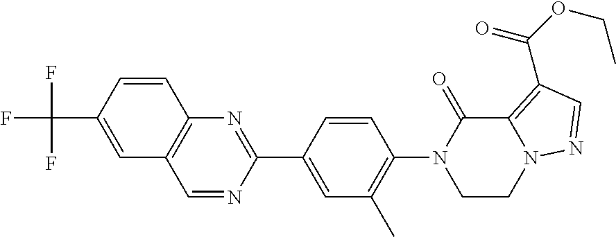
C1=CC(C2=NC3=C(C=N2)C=C(C(F)(F)F)C=C3)=CC(C)=C1N1CCN2C(=C(C(OCC)=O)C=N2)C1=O
